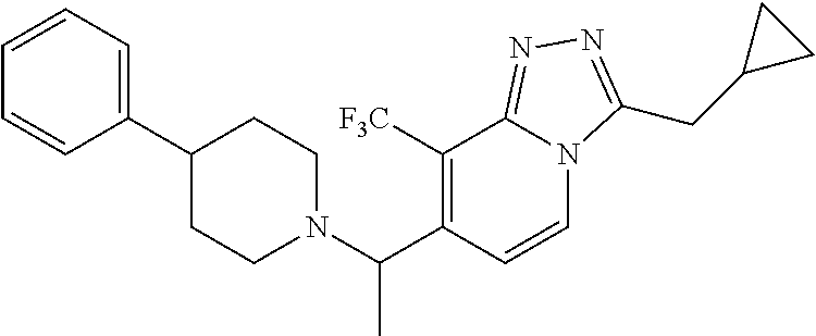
C1(C2=CC=CC=C2)CCN(C(C2=C([F3C])C3=NN=C(CC4CC4)N3C=C2)C)CC1
